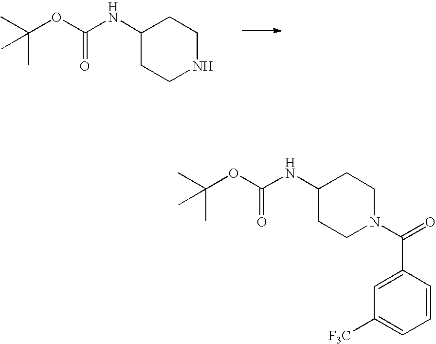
C1(NC(=O)OC(C)(C)C)CCNCC1.C1(NC(=O)OC(C)(C)C)CCN(C(=O)C2=CC([F3C])=CC=C2)CC1
